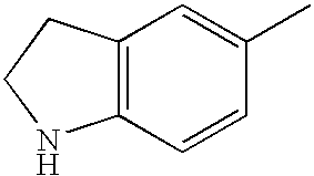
C12=C(C=CC(C)=C1)NCC2
